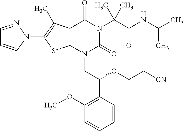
C12=C(C(C)=C(N3C=CC=N3)S1)C(=O)N(C(C(=O)NC(C)C)(C)C)C(=O)N2CC(C1=C(OC)C=CC=C1)OCC[CN]
